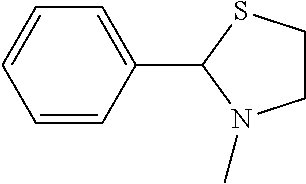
C1=CC=CC=C1C1SCCN1C
